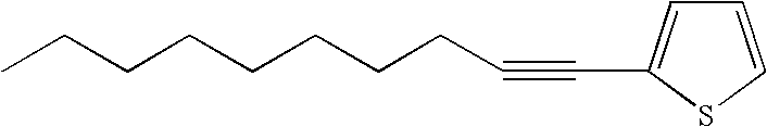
CCCCCCCCC#CC1=CC=CS1
